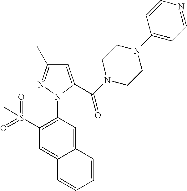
C1(S(C)(=O)=O)=C(N2C(C(N3CCN(C4=CC=NC=C4)CC3)=O)=CC(C)=N2)C=C2C(=C1)C=CC=C2
